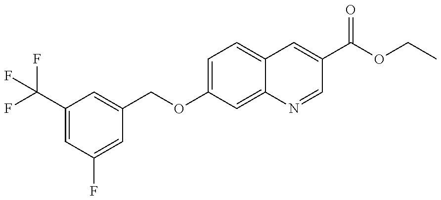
C1(C(F)(F)F)=CC(F)=CC(COC2=CC=C3C(=C2)N=CC(C(OCC)=O)=C3)=C1
